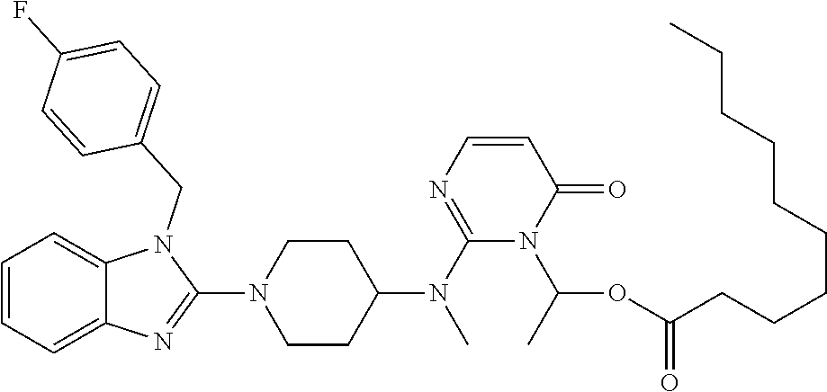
C1=CC=C2C(=C1)N(CC1=CC=C(F)C=C1)C(N1CCC(N(C3=NC=CC(=O)N3C(OC(=O)CCCCCCCCC)C)C)CC1)=N2
